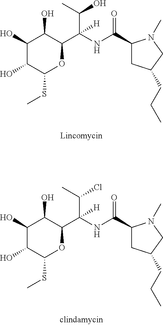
C1(O)C(O)C(SC)OC(C(NC(C2CC(CCC)CN2C)=O)(C(C)O)[H])C1O.C1(O)C(O)C(SC)OC(C(NC(C2CC(CCC)CN2C)=O)(C(C)Cl)[H])C1O
